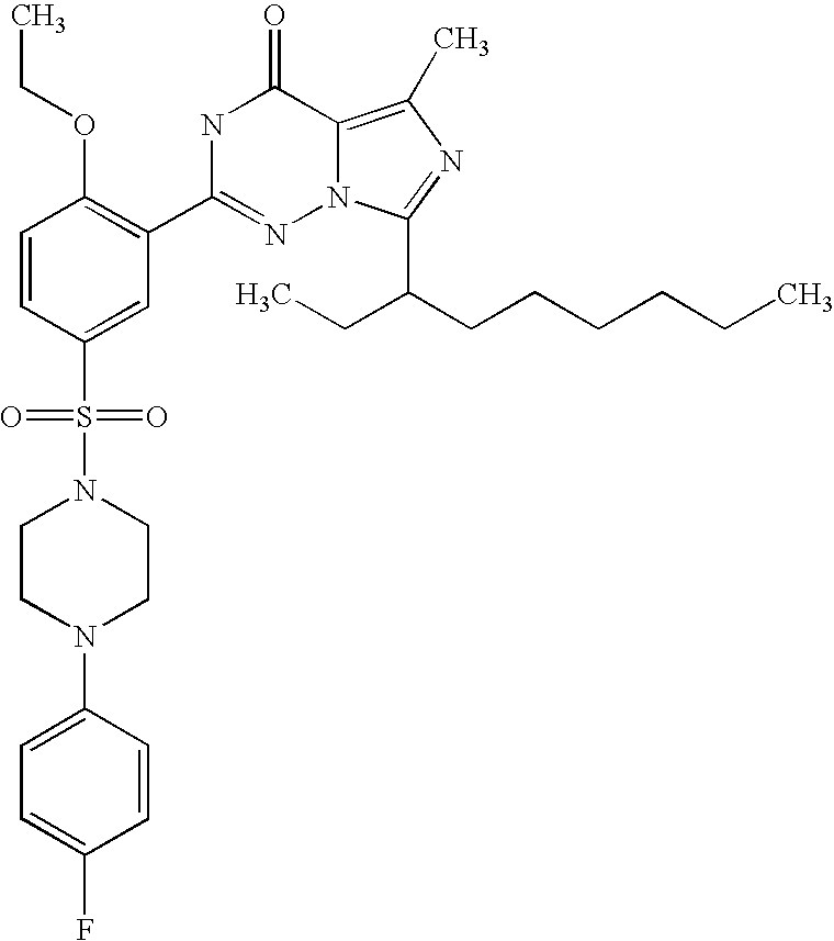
C1=CC(S(N2CCN(C3=CC=C(F)C=C3)CC2)(=O)=O)=CC(C2=NN3C(=C(C)N=C3C(CCCCCC)CC)C(=O)N2)=C1OCC
